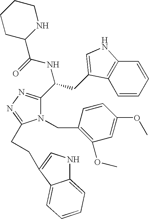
N1(CC2=C(OC)C=C(OC)C=C2)C(C(CC2=CNC3=C2C=CC=C3)NC(=O)C2NCCCC2)=NN=C1CCC1=CNC2=CC=CC=C21
